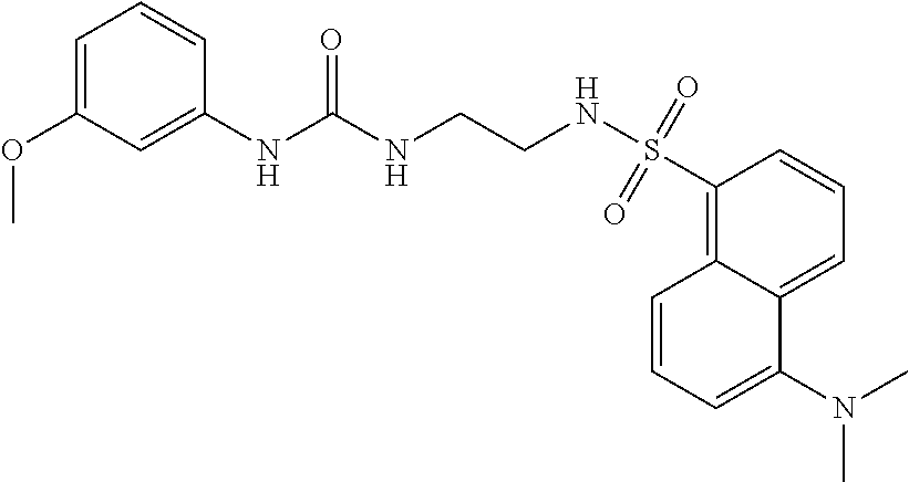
C12=CC=CC(S(NCCNC(NC3=CC(OC)=CC=C3)=O)(=O)=O)=C1C=CC=C2N(C)C
